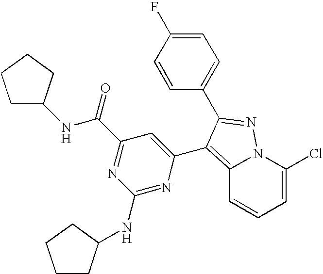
C12=C(C3=CC(C(NC4CCCC4)=O)=NC(NC4CCCC4)=N3)C(C3=CC=C(F)C=C3)=NN1C(Cl)=CC=C2
